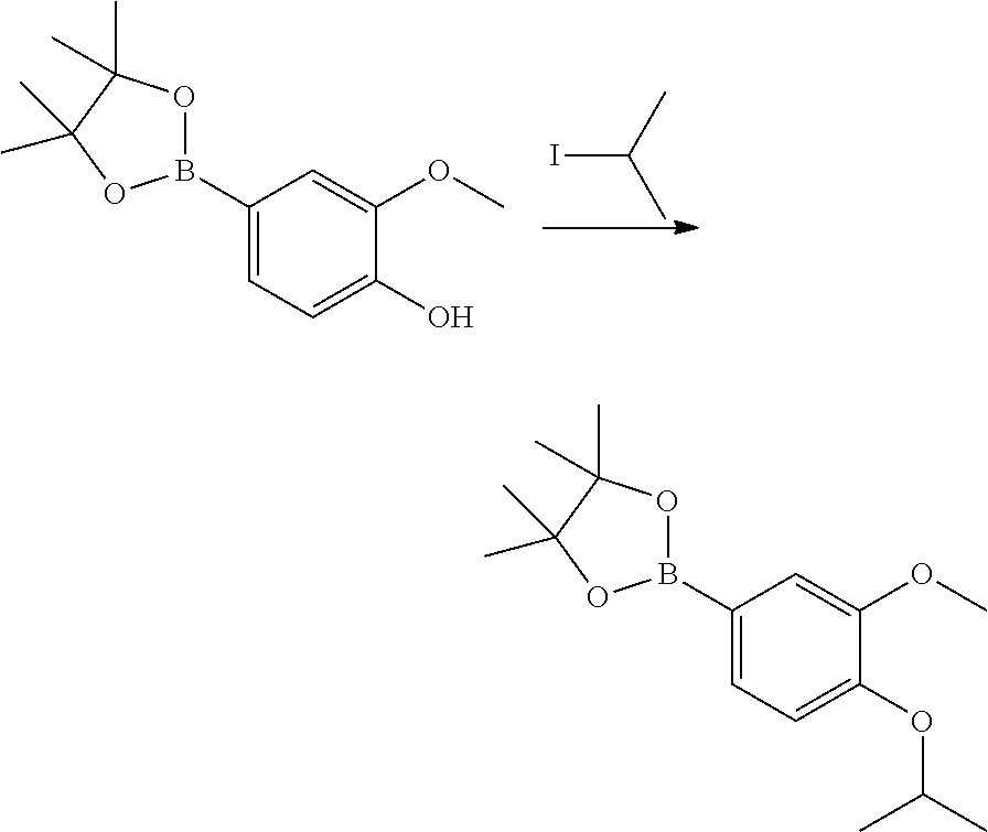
IC(C)C.C1(B2OC(C)(C)C(C)(C)O2)=CC=C(O)C(OC)=C1.C1(B2OC(C)(C)C(C)(C)O2)=CC=C(OC(C)C)C(OC)=C1
